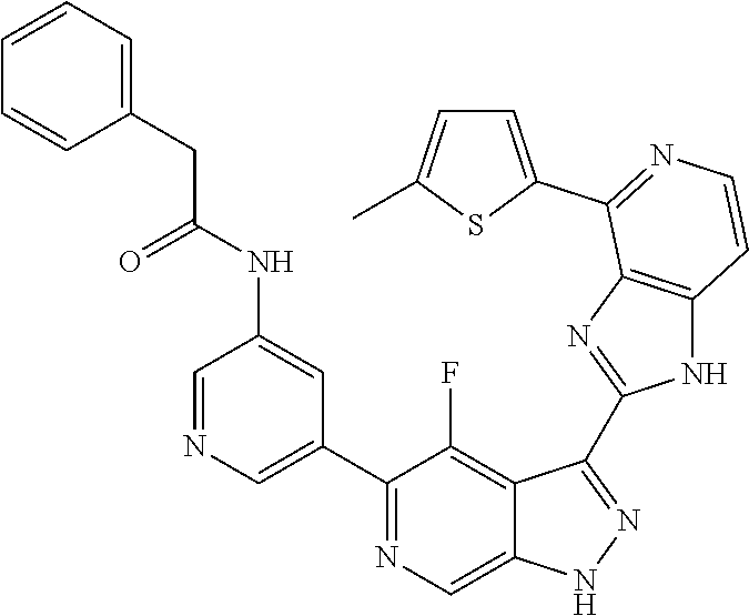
C1=NC=C(C2=NC=C3C(=C2F)C(C2=NC4=C(N2)C=CN=C4C2=CC=C(C)S2)=NN3)C=C1NC(CC1=CC=CC=C1)=O
